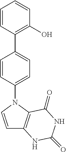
C1=CN(C2=CC=C(C3=C(O)C=CC=C3)C=C2)C2=C1NC(=O)NC2=O
